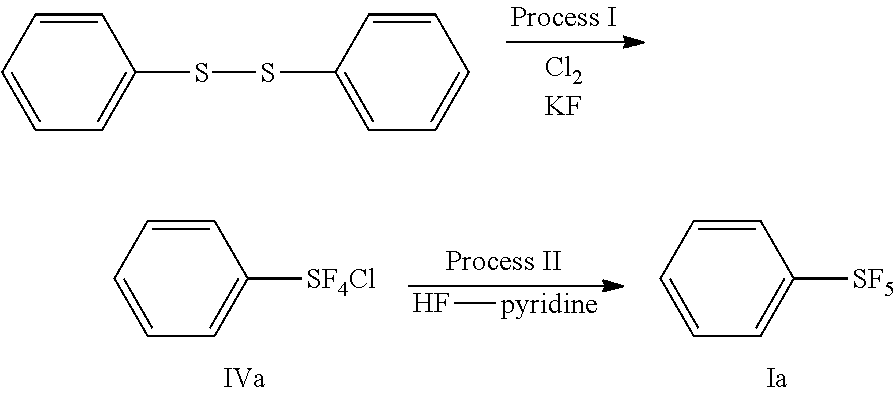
C1=CC=CC(SSC2=CC=CC=C2)=C1.C1=CC=CC([SF4Cl])=C1.C1=CC=CC([SF5])=C1.F[pyridine]
